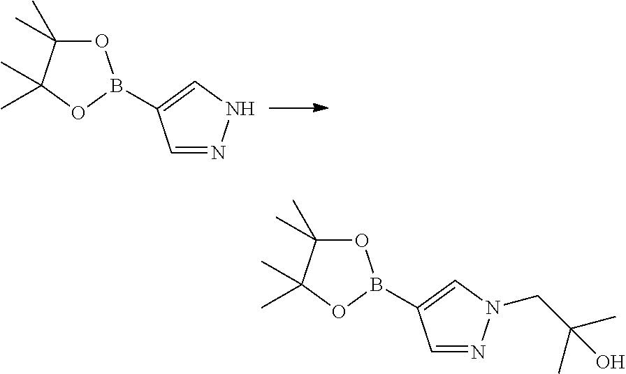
O1C(C)(C)C(C)(C)OB1C1=CNN=C1.O1C(C)(C)C(C)(C)OB1C1=CN(CC(C)(C)O)N=C1
